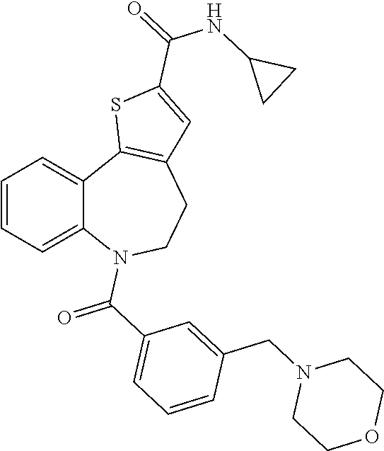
C1=CC=C2C(=C1)C1=C(CCN2C(=O)C2=CC=CC(CN3CCOCC3)=C2)C=C(C(=O)NC2CC2)S1
